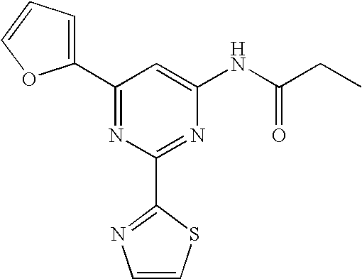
C1(C2=CC=CO2)=NC(C2=NC=CS2)=NC(NC(CC)=O)=C1
